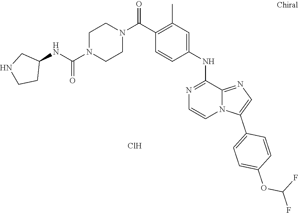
C1=CN=C(NC2=CC(C)=C(C(N3CCN(C(NC4CCNC4)=O)CC3)=O)C=C2)C2=NC=C(C3=CC=C(OC(F)F)C=C3)N12.Cl
